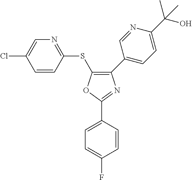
C1(C2=CC=C(F)C=C2)=NC(C2=CC=C(C(O)(C)C)N=C2)=C(SC2=NC=C(Cl)C=C2)O1
